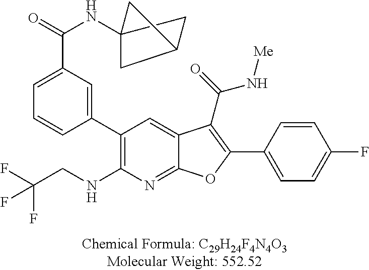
C12(NC(C3=CC=CC(C4=C(NCC(F)(F)F)N=C5C(=C4)C(C(=O)N[Me])=C(C4=CC=C(F)C=C4)O5)=C3)=O)CC(C1)C2
